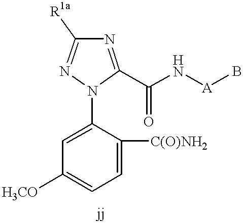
C1=C([C(O)NH2])C(N2C(C(N[A]B)=O)=NC([R1a])=N2)=CC([H3CO])=C1
